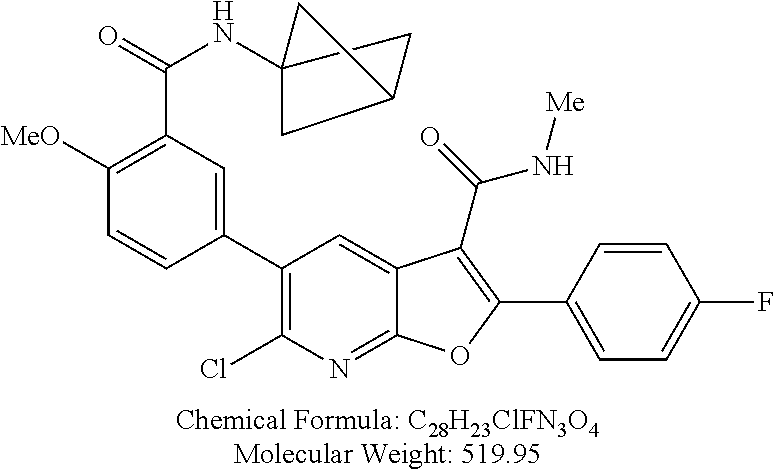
C12(NC(C3=C([MeO])C=CC(C4=C(Cl)N=C5C(=C4)C(C(=O)N[Me])=C(C4=CC=C(F)C=C4)O5)=C3)=O)CC(C1)C2
